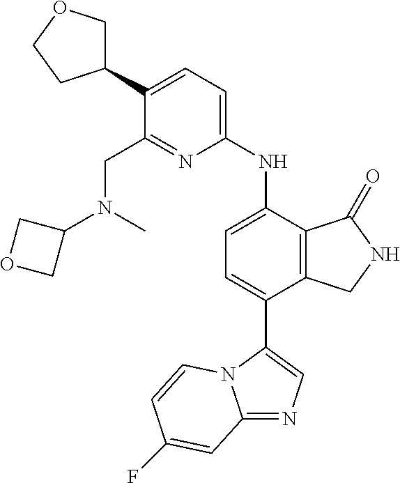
C12=NC=C(C3=CC=C(NC4=CC=C(C5COCC5)C(CN(C)C5COC5)=N4)C4=C3CNC4=O)N1C=CC(F)=C2
